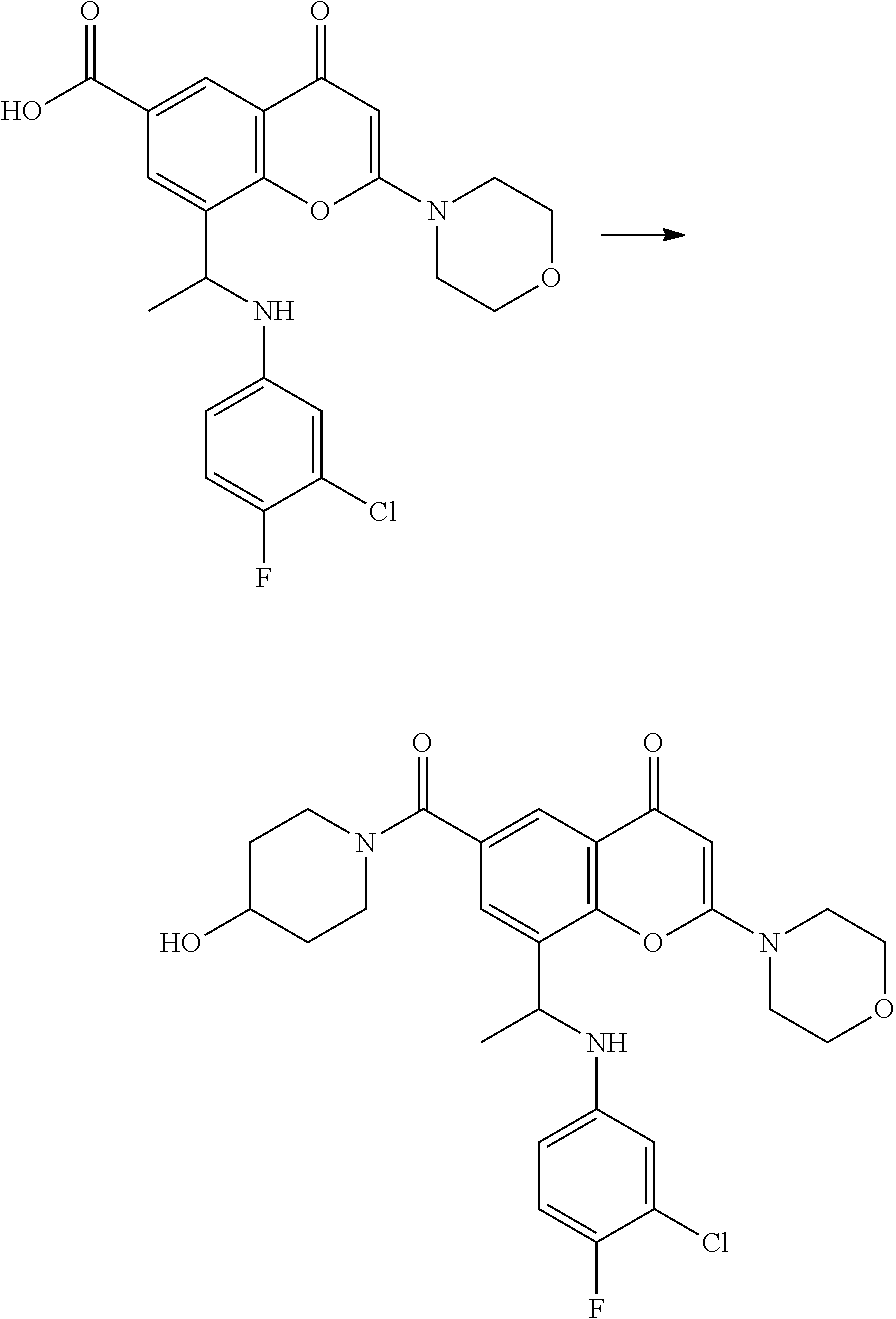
C1=C(C(O)=O)C=C(C(C)NC2=CC=C(F)C(Cl)=C2)C2=C1C(=O)C=C(N1CCOCC1)O2.C1=C(C(=O)N2CCC(O)CC2)C=C(C(NC2=CC=C(F)C(Cl)=C2)C)C2=C1C(=O)C=C(N1CCOCC1)O2
